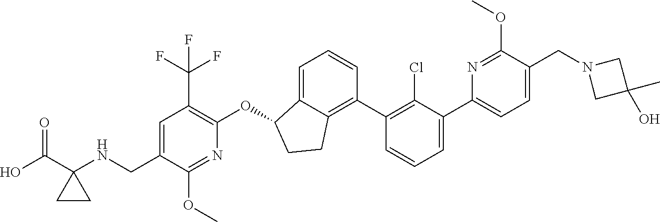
C1=C(C2=CC=CC(C3=C4C(=CC=C3)C(OC3=C(C(F)(F)F)C=C(CNC5(C(O)=O)CC5)C(OC)=N3)CC4)=C2Cl)N=C(OC)C(CN2CC(C)(O)C2)=C1
